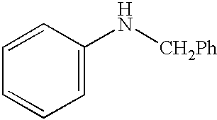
C1=C(N[CH2Ph])C=CC=C1
